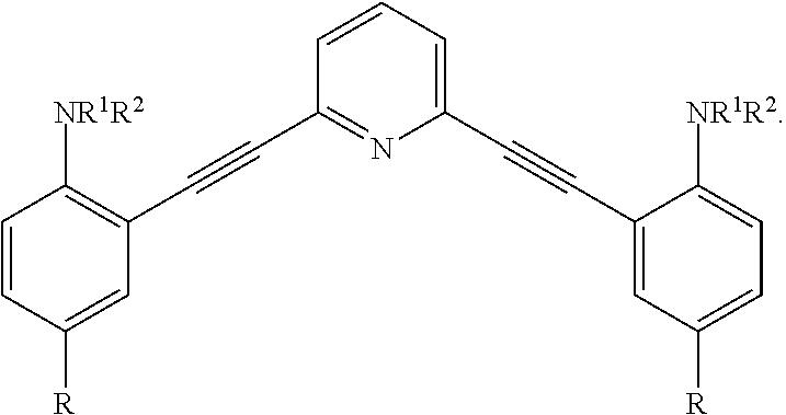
C1=CC([R])=CC(C#CC2=NC(C#CC3=CC([R])=CC=C3[NR1R2])=CC=C2)=C1[NR1R2]
